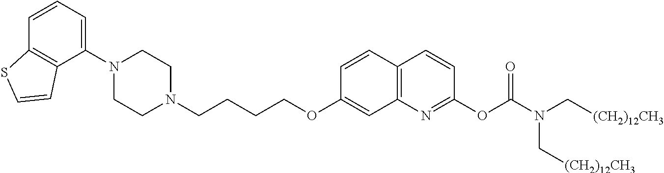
C1(N2CCN(CCCCOC3=CC4=C(C=C3)C=CC(OC(=O)N(C[(CH2)12CH3])C[(CH2)12CH3])=N4)CC2)=CC=CC2=C1C=CS2
